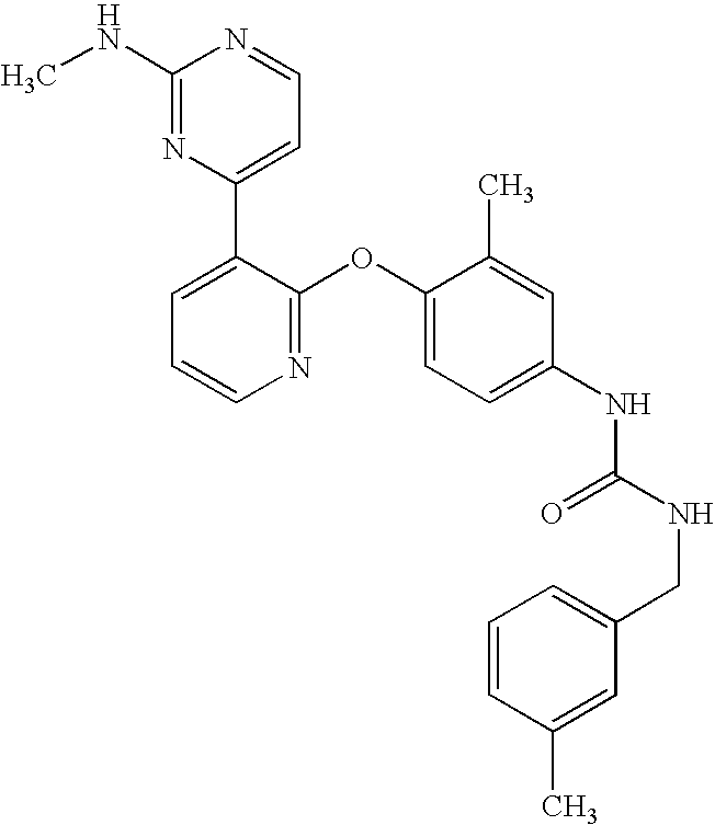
C1(NC)=NC(C2=CC=CN=C2OC2=CC=C(NC(NCC3=CC=CC(C)=C3)=O)C=C2C)=CC=N1
